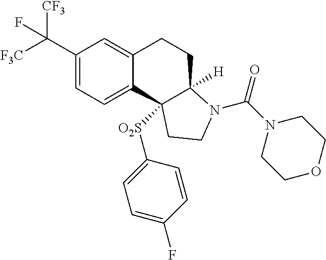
C1(C([F3C])([CF3])F)=CC=C2C(=C1)CCC1([H])N(C(=O)N3CCOCC3)CCC21[O2S]C1=CC=C(F)C=C1
